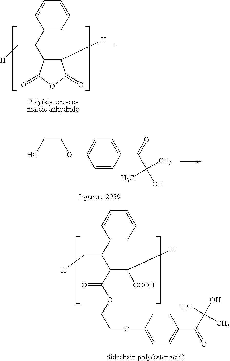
C1(C(C[H])C2C([H])C(=O)OC2=O)=CC=CC=C1.C1(C(C[H])C(C([H])[COOH])C(=O)OCCOC2=CC=C(C(=O)C(O)(C)C)C=C2)=CC=CC=C1.OCCOC1=CC=C(C(=O)C(O)(C)C)C=C1
